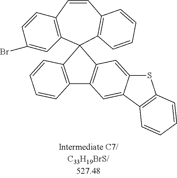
C1=CC2=C(C=C1Br)C1(C3=C(C=C2)C=CC=C3)C2=C(C=C3C(=C2)SC2=C3C=CC=C2)C2=C1C=CC=C2
